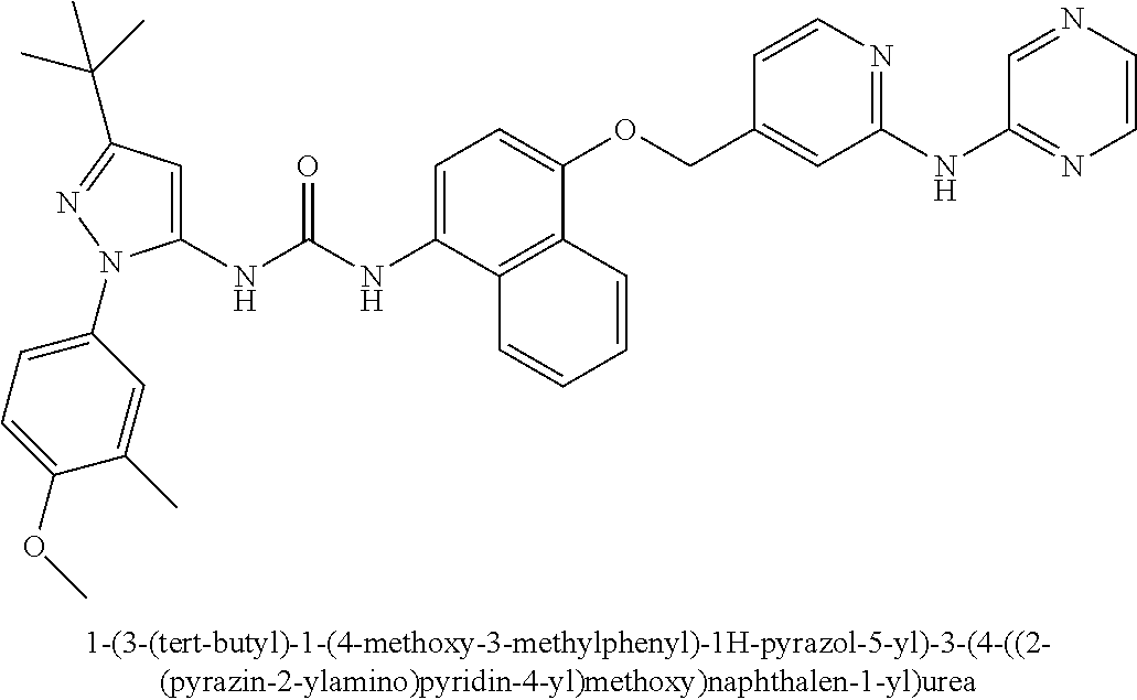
C1(NC(NC2=CC=C(OCC3=CC(NC4=NC=CN=C4)=NC=C3)C3=C2C=CC=C3)=O)=CC(C(C)(C)C)=NN1C1=CC=C(OC)C(C)=C1
